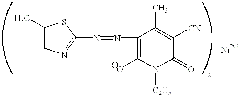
C1(C)=CN=C(N=NC2=C(O)N([C2H5])C(=O)C([CN])=C2C)S1
